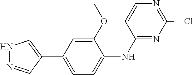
C1(Cl)=NC=CC(NC2=CC=C(C3=CNN=C3)C=C2OC)=N1
